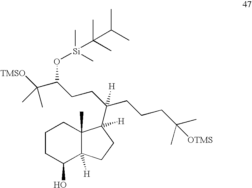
C1(O)C2([H])C(C)(CCC1)C([H])(C(CCC(C(C)(C)[TMSO])O[Si](C(C)(C)C(C)C)(C)C)(CCCC(C)([OTMS])C)[H])CC2
